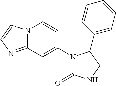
N1CC(C2=CC=CC=C2)N(C2=CC3=NC=CN3C=C2)C1=O
